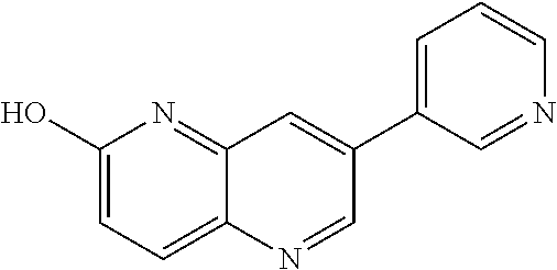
C1(O)=CC=C2C(=N1)C=C(C1=CC=CN=C1)C=N2
